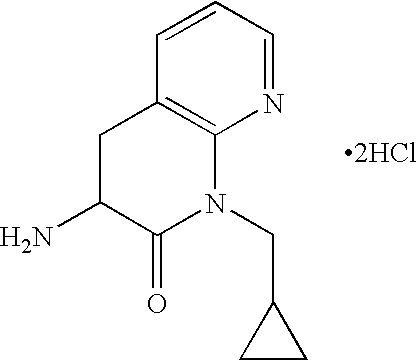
NC1C(=O)N(CC2CC2)C2=C(C1)C=CC=N2.[2HCl]
